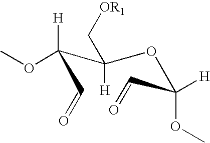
O(C(OC)([H])C=O)C(C([H])(OC)C=O)([H])C[OR1]
